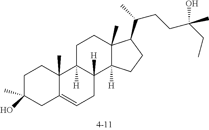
C1C(C)(O)CC2=CCC3([H])C([H])(C2(C)C1)CCC1(C)C3([H])CCC1C(CCC(O)(CC)C)C
